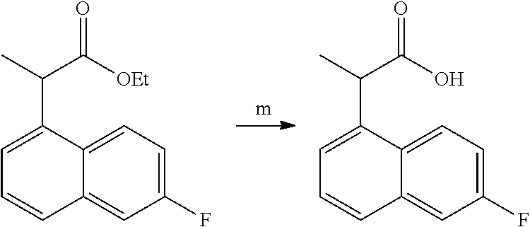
C1(F)=CC=C2C(=C1)C=CC=C2C(C)C(=O)[OEt].C1(F)=CC=C2C(=C1)C=CC=C2C(C)C(=O)O
